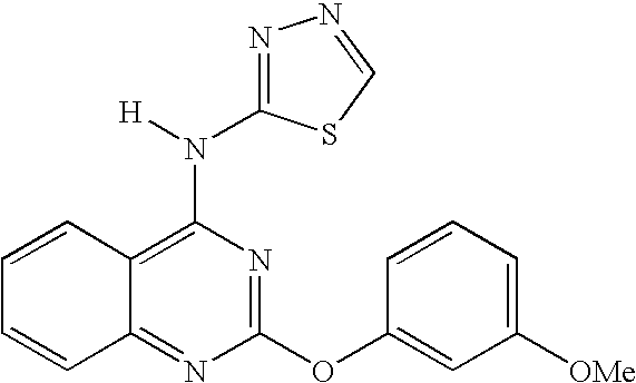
C12=NC(OC3=CC([OMe])=CC=C3)=NC(N([H])C3=NN=CS3)=C1C=CC=C2
